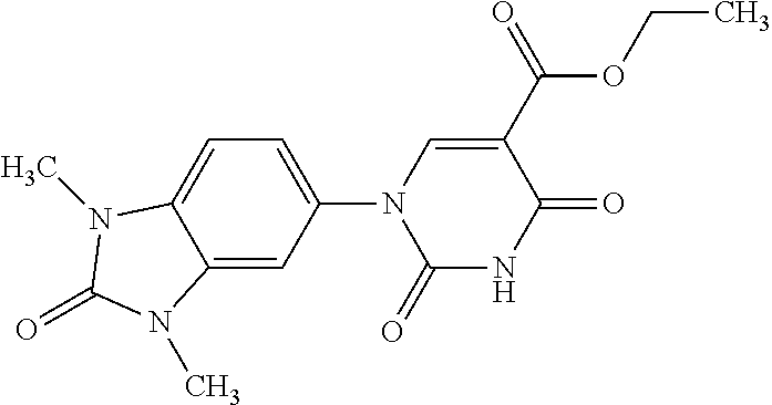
C12=CC(N3C(=O)NC(=O)C(C(=O)OCC)=C3)=CC=C1N(C)C(=O)N2C
